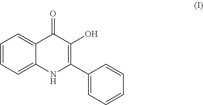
C1=CC=C2C(=C1)C(=O)C(O)=C(C1=CC=CC=C1)N2
